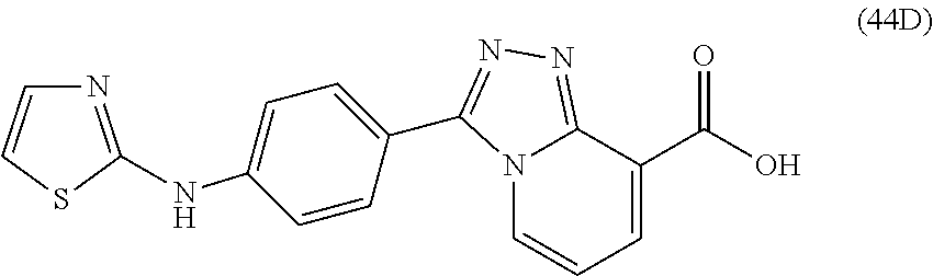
C1(C2=NN=C3N2C=CC=C3C(O)=O)=CC=C(NC2=NC=CS2)C=C1
